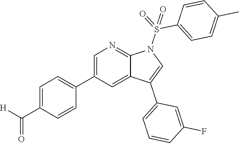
C1=C(C2=CC=C(C([H])=O)C=C2)C=C2C(=N1)N(S(=O)(C1=CC=C(C)C=C1)=O)C=C2C1=CC=CC(F)=C1
